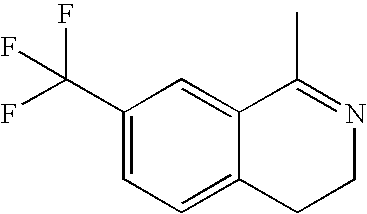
C1(C(F)(F)F)=CC=C2C(=C1)C(C)=NCC2
